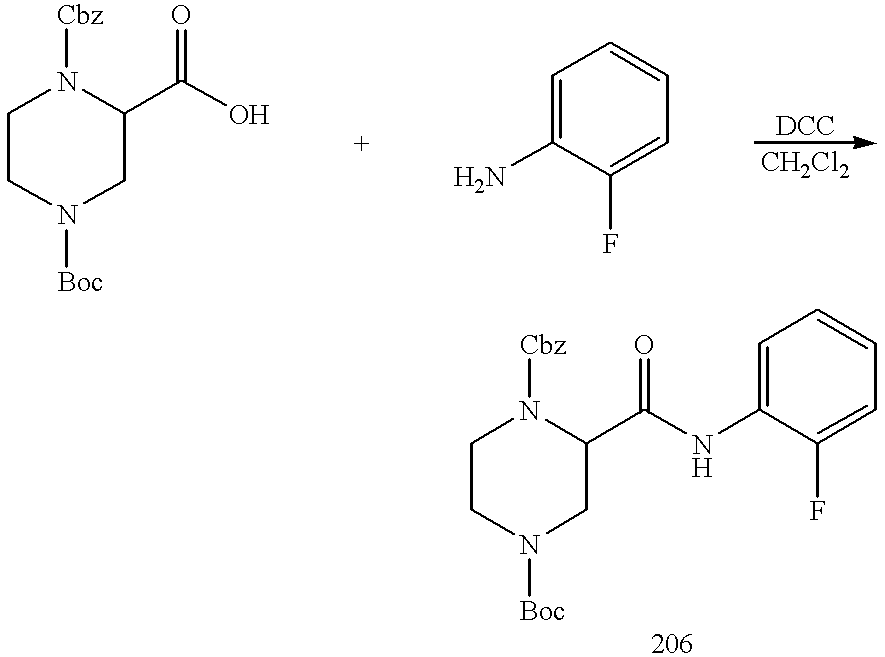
C1CN([Boc])CC(C(O)=O)N1[Cbz].C1=C(N)C(F)=CC=C1.C1CN([Boc])CC(C(NC2=CC=CC=C2F)=O)N1[Cbz]
